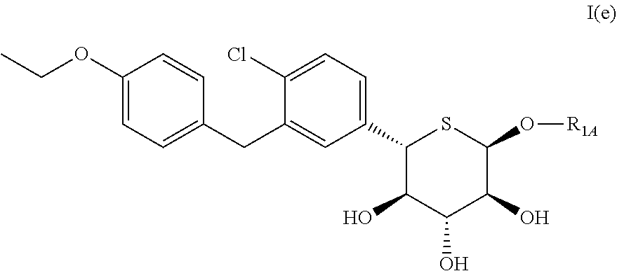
C1(C2=CC=C(Cl)C(CC3=CC=C(OCC)C=C3)=C2)C(O)C(O)C(O)C(O[R1A])S1
